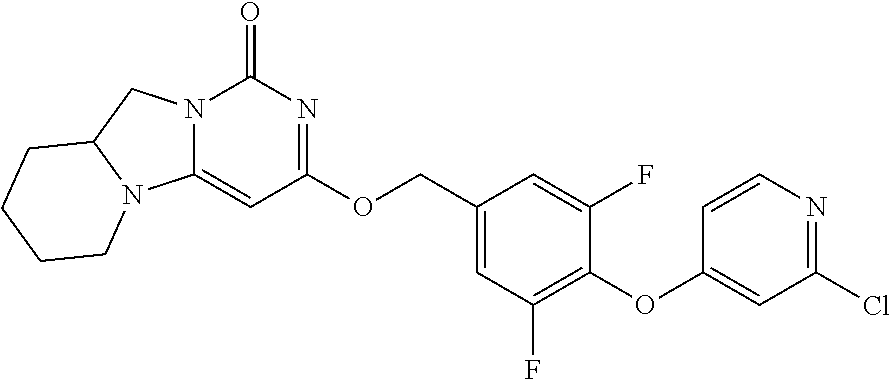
N12C(=CC(OCC3=CC(F)=C(OC4=CC(Cl)=NC=C4)C(F)=C3)=NC1=O)N1C(C2)CCCC1
